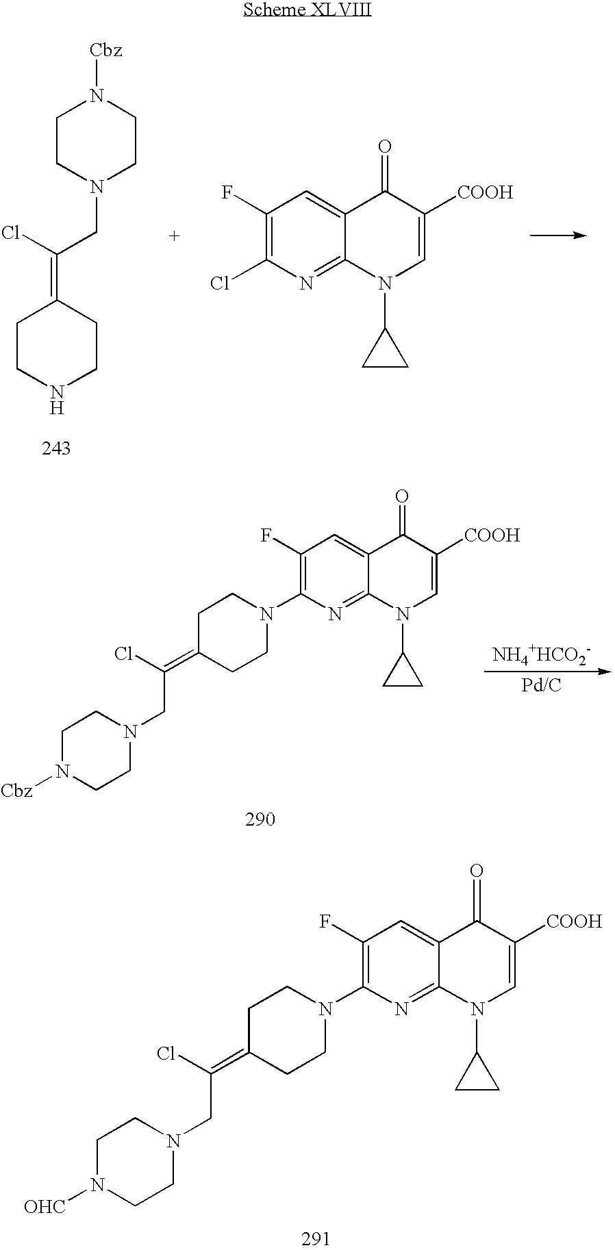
C1CN(CC(Cl)=C2CCNCC2)CCN1[Cbz].C1(F)=C(Cl)N=C2C(=C1)C(=O)C([COOH])=CN2C1CC1.C1(F)=C(N2CCC(=C(CN3CCN([Cbz])CC3)Cl)CC2)N=C2C(=C1)C(=O)C([COOH])=CN2C1CC1.[NH4+HCO2-].C1(F)=C(N2CCC(=C(CN3CCN([OHC])CC3)Cl)CC2)N=C2C(=C1)C(=O)C([COOH])=CN2C1CC1
